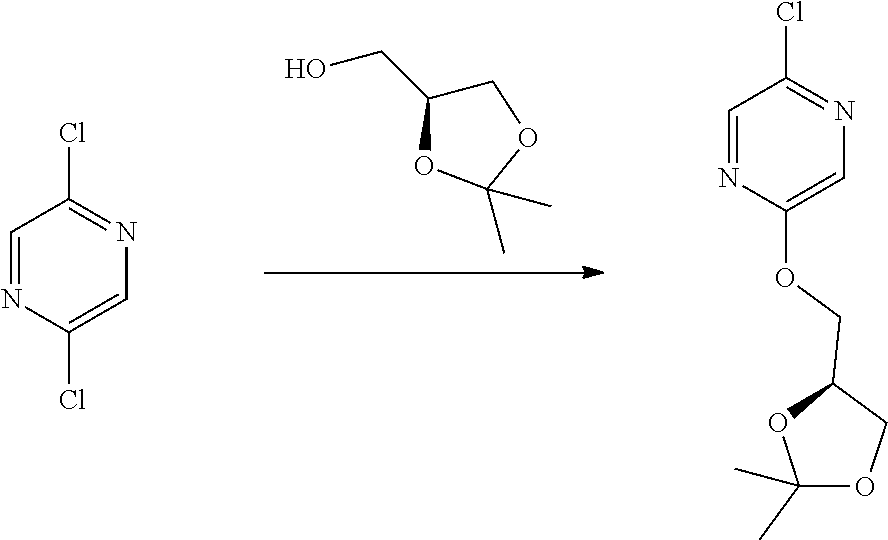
C1C(CO)OC(C)(C)O1.C1=NC(Cl)=CN=C1Cl.C1=NC(OCC2COC(C)(C)O2)=CN=C1Cl
